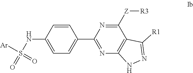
C1([Z][R3])=NC(C2=CC=C(NS([Ar])(=O)=O)C=C2)=NC2=C1C([R1])=NN2
